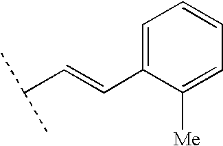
C1=C(C=CC(C)C)C([Me])=CC=C1
